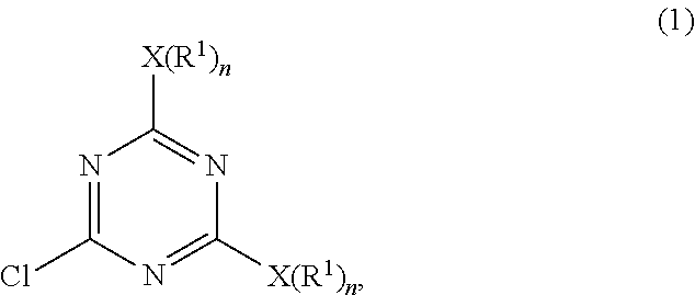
N1=C(Cl)N=C([X(R1)n])N=C1[X(R1)n]
